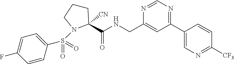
N1=C(C2=CN=C([CF3])C=C2)C=C(CNC(=O)C2([CN])CCCN2S(C2=CC=C(F)C=C2)(=O)=O)N=C1
